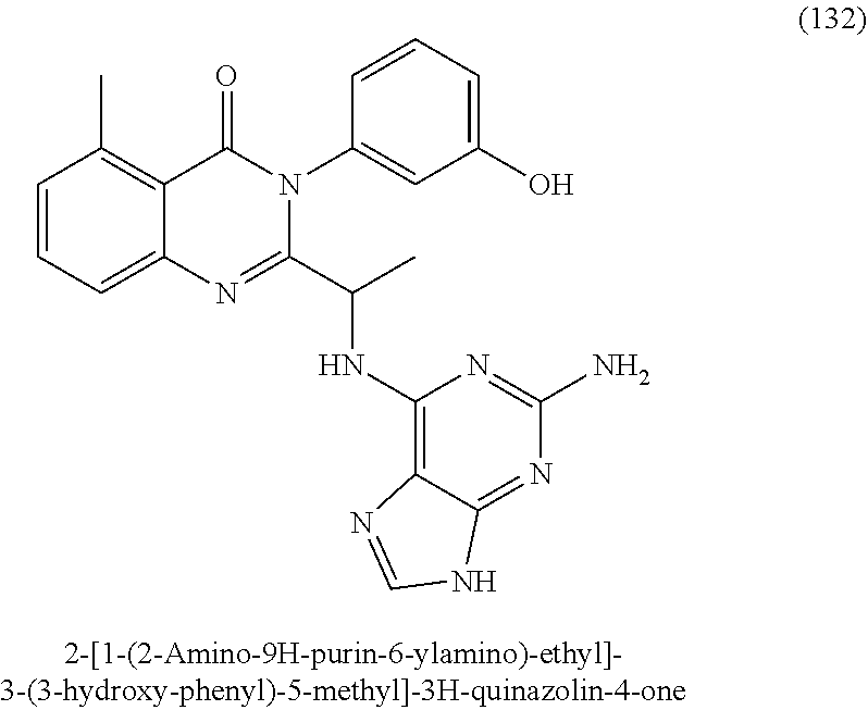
C1=CC=C2C(=C1C)C(=O)N(C1=CC(O)=CC=C1)C(C(C)NC1=C3C(=NC(N)=N1)NC=N3)=N2
